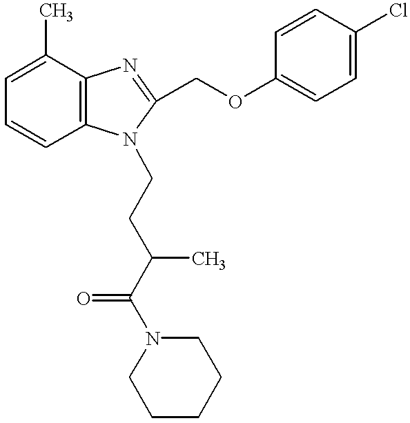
C1=C(C)C2=C(C=C1)N(CCC(C(N1CCCCC1)=O)C)C(COC1=CC=C(Cl)C=C1)=N2
